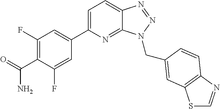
C1(C2=CC=C3C(=N2)N(CC2=CC4=C(N=CS4)C=C2)N=N3)=CC(F)=C(C(=O)N)C(F)=C1
